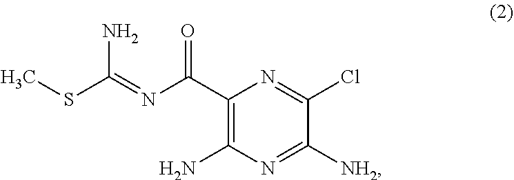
C1(C(N=C(SC)N)=O)=C(N)N=C([NH2])C(Cl)=N1
